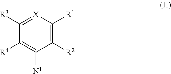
C1([R2])=C([R1])[X]=C([R3])C([R4])=C1[N1]
